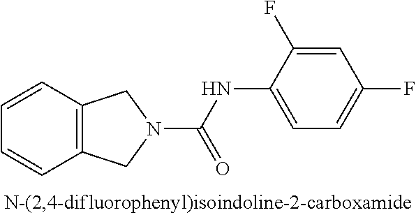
C1=CC=CC2=C1CN(C(=O)NC1=CC=C(F)C=C1F)C2
